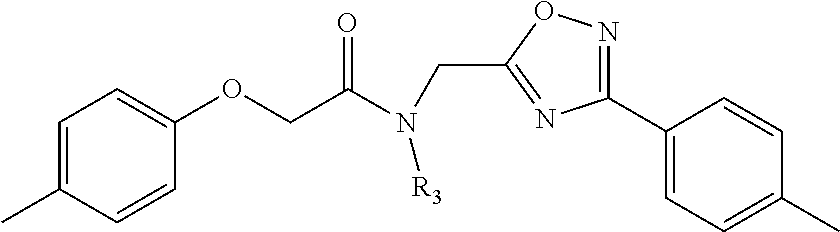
C1(C2=CC=C(C)C=C2)=NOC(CN(C(COC2=CC=C(C)C=C2)=O)[R3])=N1
